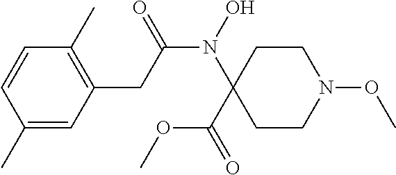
N1(OC)CCC(N(C(CC2=C(C)C=CC(C)=C2)=O)O)(C(=O)OC)CC1
